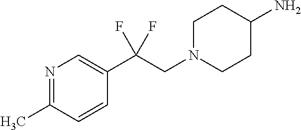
N1=C(C)C=CC(C(CN2CCC(N)CC2)(F)F)=C1
